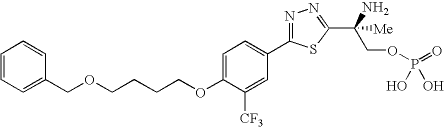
C1(COCCCCOC2=CC=C(C3=NN=C(C(N)(COP(=O)(O)O)[Me])S3)C=C2[CF3])=CC=CC=C1
